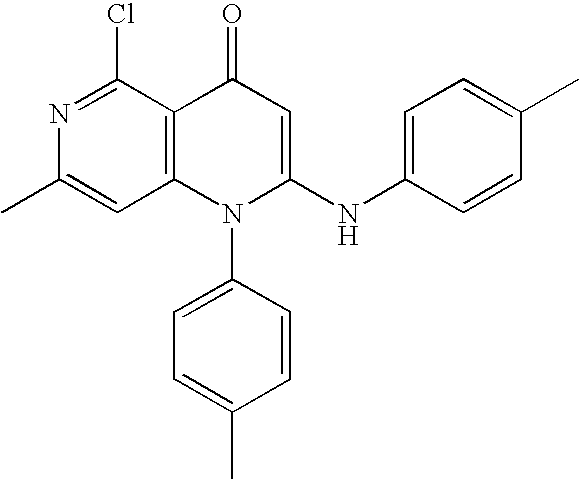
C1=C(C)N=C(Cl)C2=C1N(C1=CC=C(C)C=C1)C(NC1=CC=C(C)C=C1)=CC2=O
